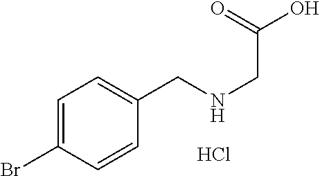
C1=C(Br)C=CC(CNCC(O)=O)=C1.Cl
